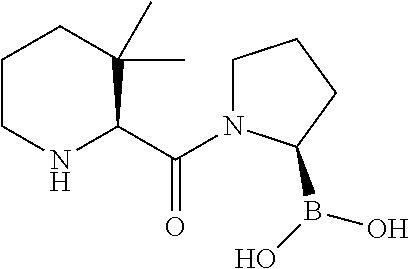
C1(C(=O)N2CCCC2B(O)O)C(C)(C)CCCN1
